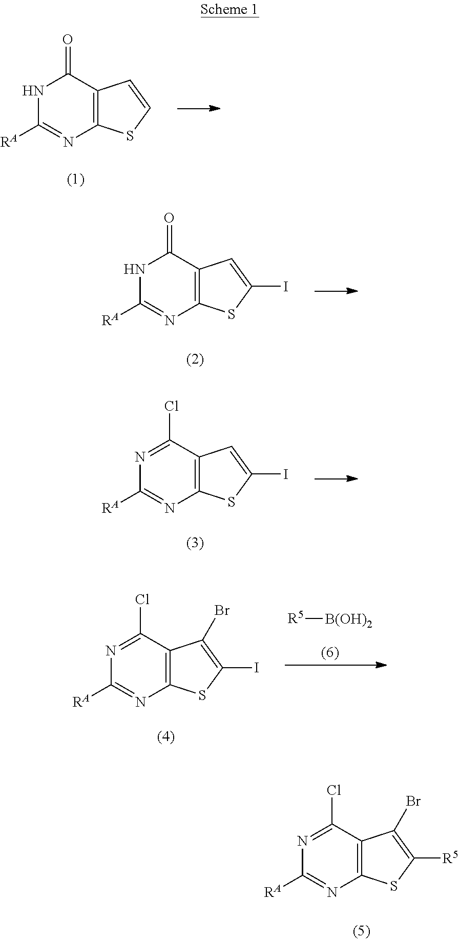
N1C([RA])=NC2=C(C1=O)C=CS2.N1C([RA])=NC2=C(C1=O)C=C(I)S2.N1=C(Cl)C2=C(N=C1[RA])SC(I)=C2.[R5][B(OH)2].N1=C(Cl)C2=C(N=C1[RA])SC(I)=C2Br.N1=C(Cl)C2=C(N=C1[RA])SC([R5])=C2Br
